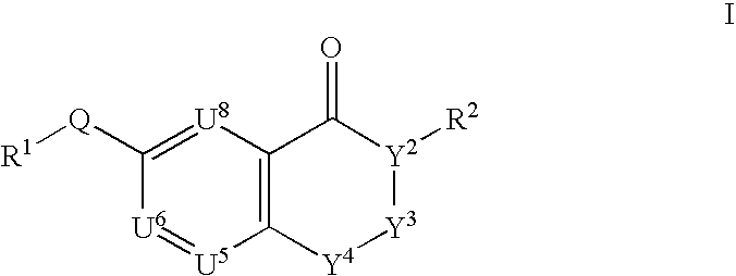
C12=C([U8]=C([Q][R1])[U6]=[U5]1)C(=O)[Y2]([R2])[Y3][Y4]2
